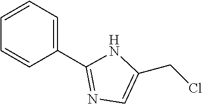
C1(C2=NC=C(CCl)N2)=CC=CC=C1
